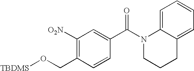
C1([O2N])=C(CO[TBDMS])C=CC(C(N2CCCC3=CC=CC=C23)=O)=C1
